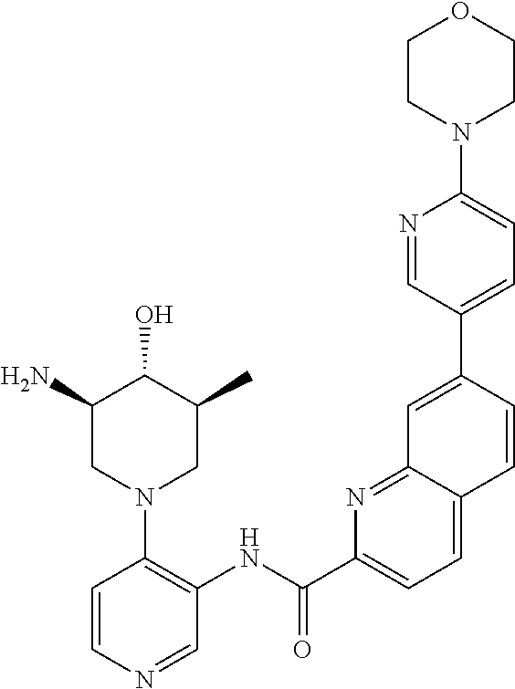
C1(N)CN(C2=C(NC(C3=CC=C4C(=N3)C=C(C3=CC=C(N5CCOCC5)N=C3)C=C4)=O)C=NC=C2)CC(C)C1O
